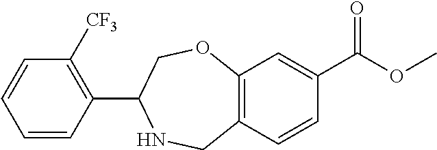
C1=CC(C2COC3=C(C=CC(C(OC)=O)=C3)CN2)=C([CF3])C=C1
